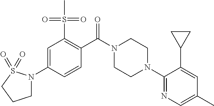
C1=C(N2CCCS2(=O)=O)C=CC(C(N2CCN(C3=NC=C(C)C=C3C3CC3)CC2)=O)=C1S(C)(=O)=O
